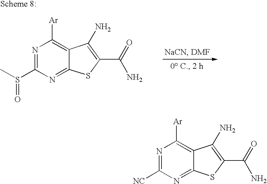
N1=C(S(C)=O)N=C2C(=C1[Ar])C(N)=C(C(N)=O)S2.N1=C([NC])N=C2C(=C1[Ar])C(N)=C(C(N)=O)S2
